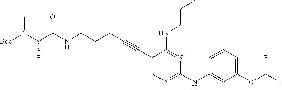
N(CCCC#CC1=CN=C(NC2=CC(OC(F)F)=CC=C2)N=C1NCCC)C(C(N([Boc])C)C)=O
